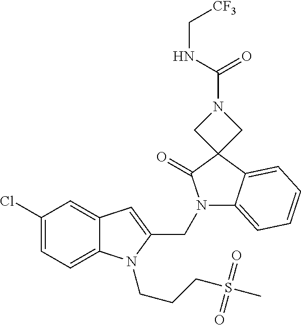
C1(Cl)=CC=C2C(=C1)C=C(CN1C3=CC=CC=C3C3(C1=O)CN(C(NC[CF3])=O)C3)N2CCCS(C)(=O)=O
